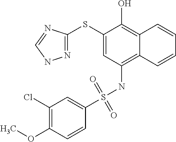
C1(SC2=NNC=N2)=CC(NS(C2=CC(Cl)=C(OC)C=C2)(=O)=O)=C2C(=C1O)C=CC=C2
